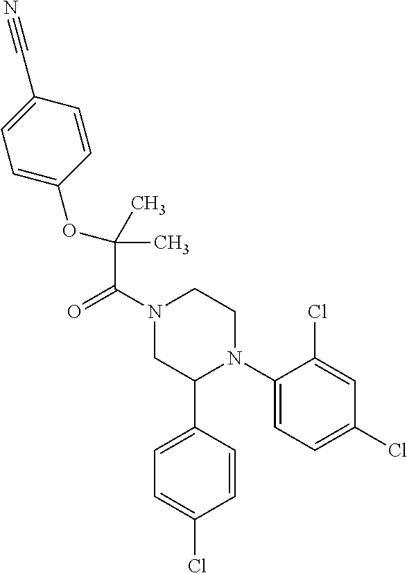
C(N1CC(C2=CC=C(Cl)C=C2)N(C2=CC=C(Cl)C=C2Cl)CC1)(=O)C(C)(C)OC1=CC=C(C#N)C=C1
